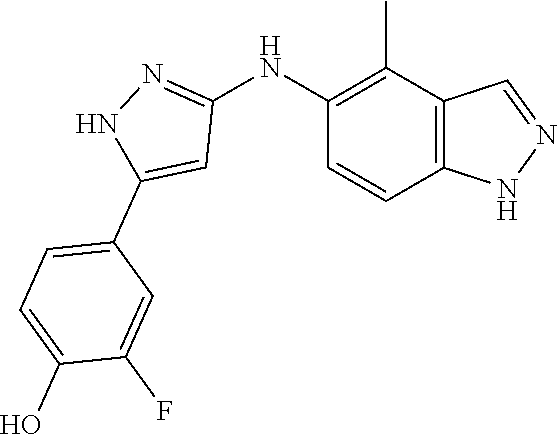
C12=C(C(C)=C(NC3=NNC(C4=CC=C(O)C(F)=C4)=C3)C=C1)C=NN2
